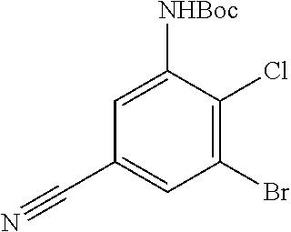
C1([NHBoc])=CC(C#N)=CC(Br)=C1Cl
